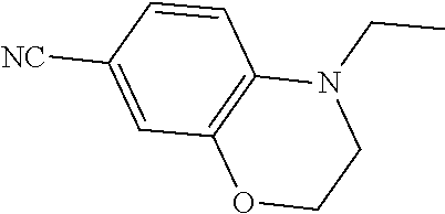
C1=C([NC])C=CC2=C1OCCN2CC
